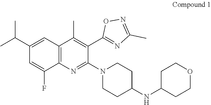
C12=C(N=C(N3CCC(NC4CCOCC4)CC3)C(C3=NC(C)=NO3)=C1C)C(F)=CC(C(C)C)=C2
